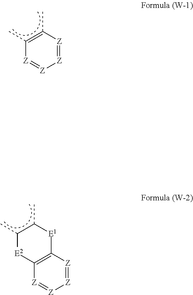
[Z]1=[Z]C(C)=C(C)[Z]=[Z]1.C12=C([E2]C(C)C(C)[E1]1)[Z]=[Z][Z]=[Z]2
